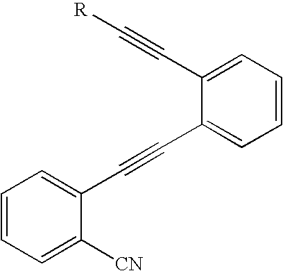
C(C1=CC=CC=C1[CN])#CC1=CC=CC=C1C#C[R]
